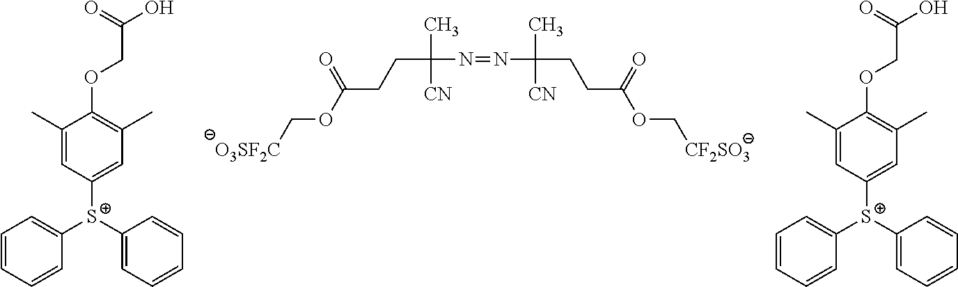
[S+](C1=CC(C)=C(OCC(O)=O)C(C)=C1)(C1=CC=CC=C1)C1=CC=CC=C1.[O3SF2C]COC(CCC(C)([CN])N=NC(C)([CN])CCC(OC[CF2SO3])=O)=O.[S+](C1=CC(C)=C(OCC(O)=O)C(C)=C1)(C1=CC=CC=C1)C1=CC=CC=C1
